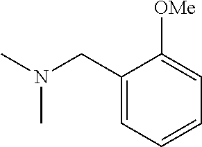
CN(CC1=CC=CC=C1[OMe])C
